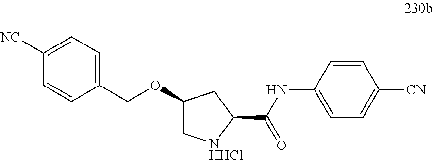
C1=CC(NC(C2CC(OCC3=CC=C([NC])C=C3)C[NHHCl]2)=O)=CC=C1[CN]
